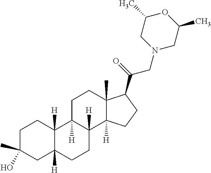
C1C(O)(C)CC2([H])C([H])(C1)C1([H])C([H])(CC2)C2([H])C(C)(CC1)C(C(=O)CN1CC(C)OC(C)C1)CC2
